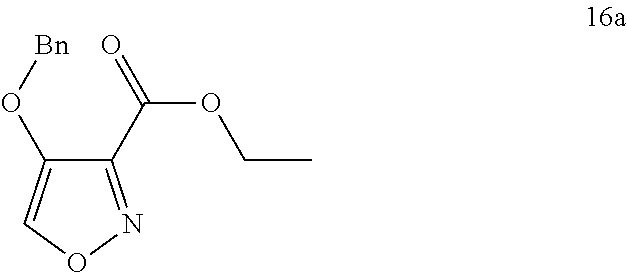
C1(C(OCC)=O)=NOC=C1O[Bn]
